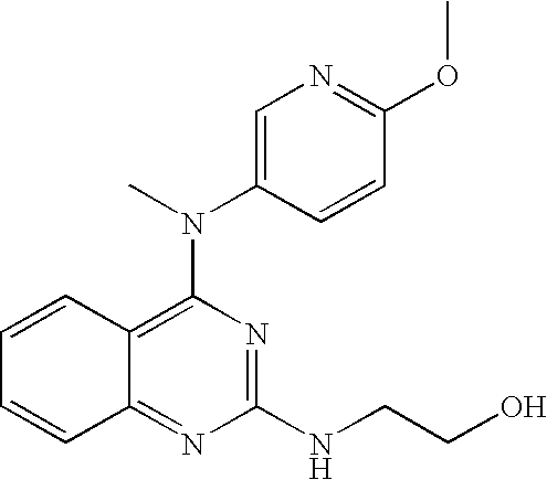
C1=CC2=C(N(C3=CN=C(OC)C=C3)C)N=C(NCCO)N=C2C=C1
